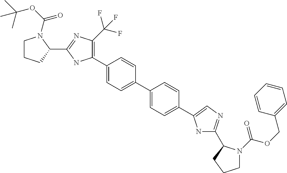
C1CCC(C2=NC(C(F)(F)F)=C(C3=CC=C(C4=CC=C(C5=CN=C(C6N(C(OCC7=CC=CC=C7)=O)CCC6)N5)C=C4)C=C3)N2)N1C(OC(C)(C)C)=O
